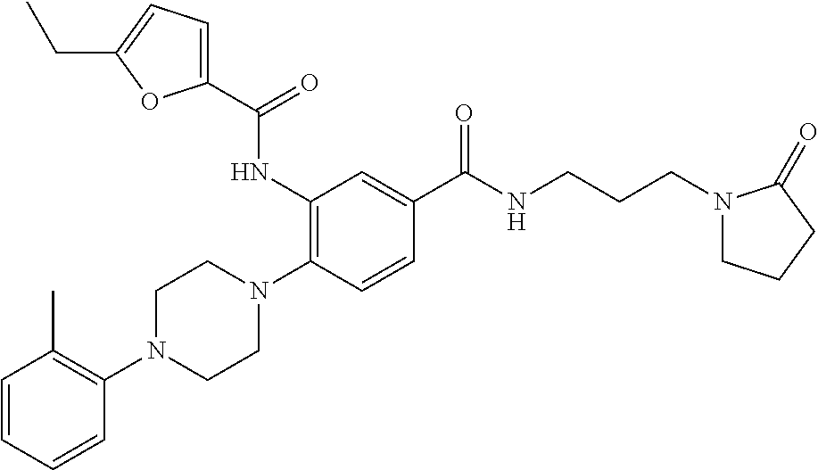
C1=CC=CC(N2CCN(C3=C(NC(C4=CC=C(CC)O4)=O)C=C(C(NCCCN4CCCC4=O)=O)C=C3)CC2)=C1C
